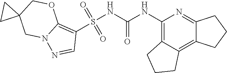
S(NC(NC1=C2C(=C3C(=N1)CCC3)CCC2)=O)(C1=C2N(N=C1)CC1(CO2)CC1)(=O)=O
